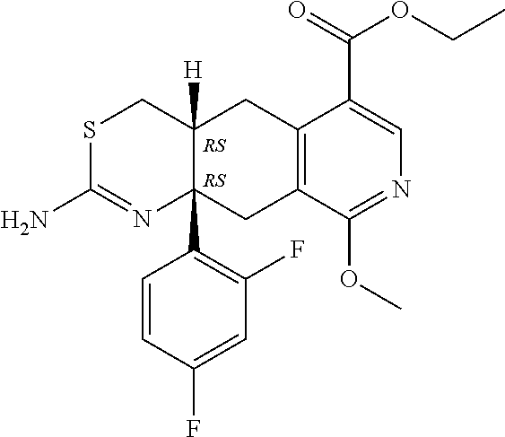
S1C(N)=NC2(C3=C(F)C=C(F)C=C3)C([H])(C1)CC1=C(C2)C(OC)=NC=C1C(OCC)=O
